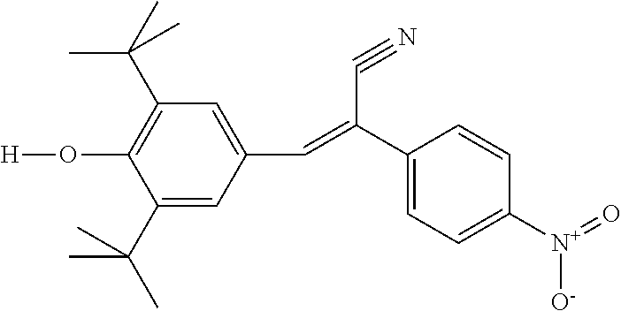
C1(C(C)(C)C)=CC(C=C(C2=CC=C([N+](=O)[O-])C=C2)C#N)=CC(C(C)(C)C)=C1O[H]
